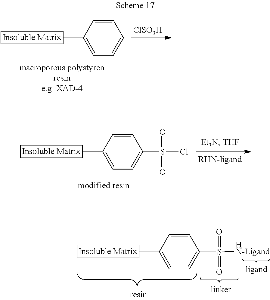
CC1=CC=CC=C1.[ClSO3H].CC1=CC=C(S(=O)(=O)Cl)C=C1.CC1=CC=C(S(=O)(=O)[HN-Ligand])C=C1
